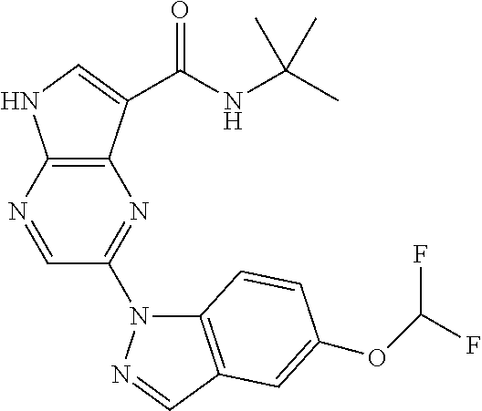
C1=NC2=C(N=C1N1C3=C(C=N1)C=C(OC(F)F)C=C3)C(C(NC(C)(C)C)=O)=CN2
